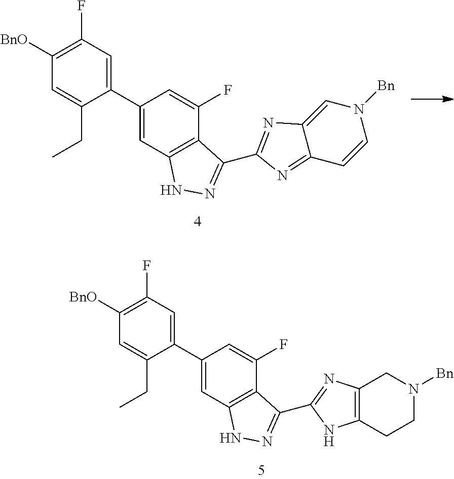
C1=C(CC)C(C2=CC3=C(C(F)=C2)C(C2=NC4=CN([Bn])C=CC4=N2)=NN3)=CC(F)=C1[BnO].C1=C(CC)C(C2=CC3=C(C(F)=C2)C(C2=NC4=C(CCN([Bn])C4)N2)=NN3)=CC(F)=C1[BnO]
